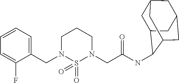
C1=C(F)C(CN2CCCN(CC(=O)NC3C4CC5CC(CC3C5)C4)S2(=O)=O)=CC=C1
